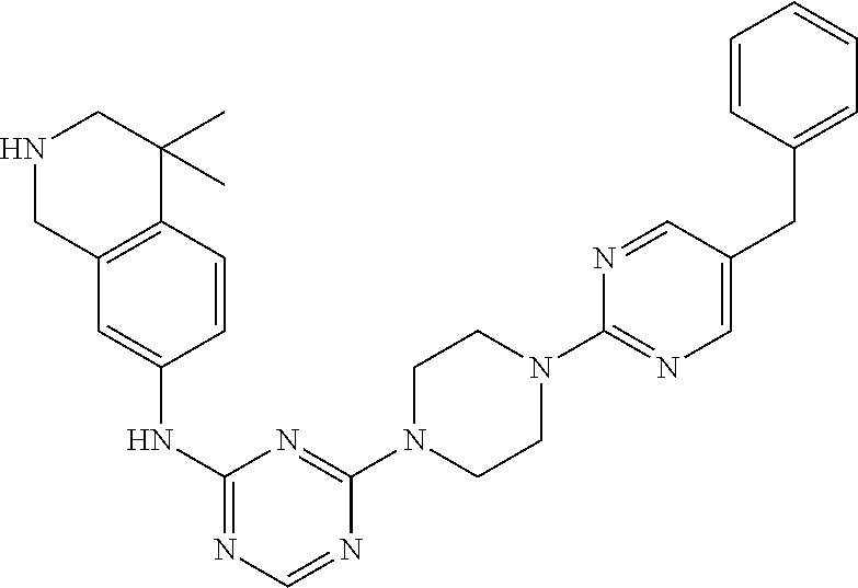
C1(N2CCN(C3=NC(NC4=CC5=C(C=C4)C(C)(C)CNC5)=NC=N3)CC2)=NC=C(CC2=CC=CC=C2)C=N1
